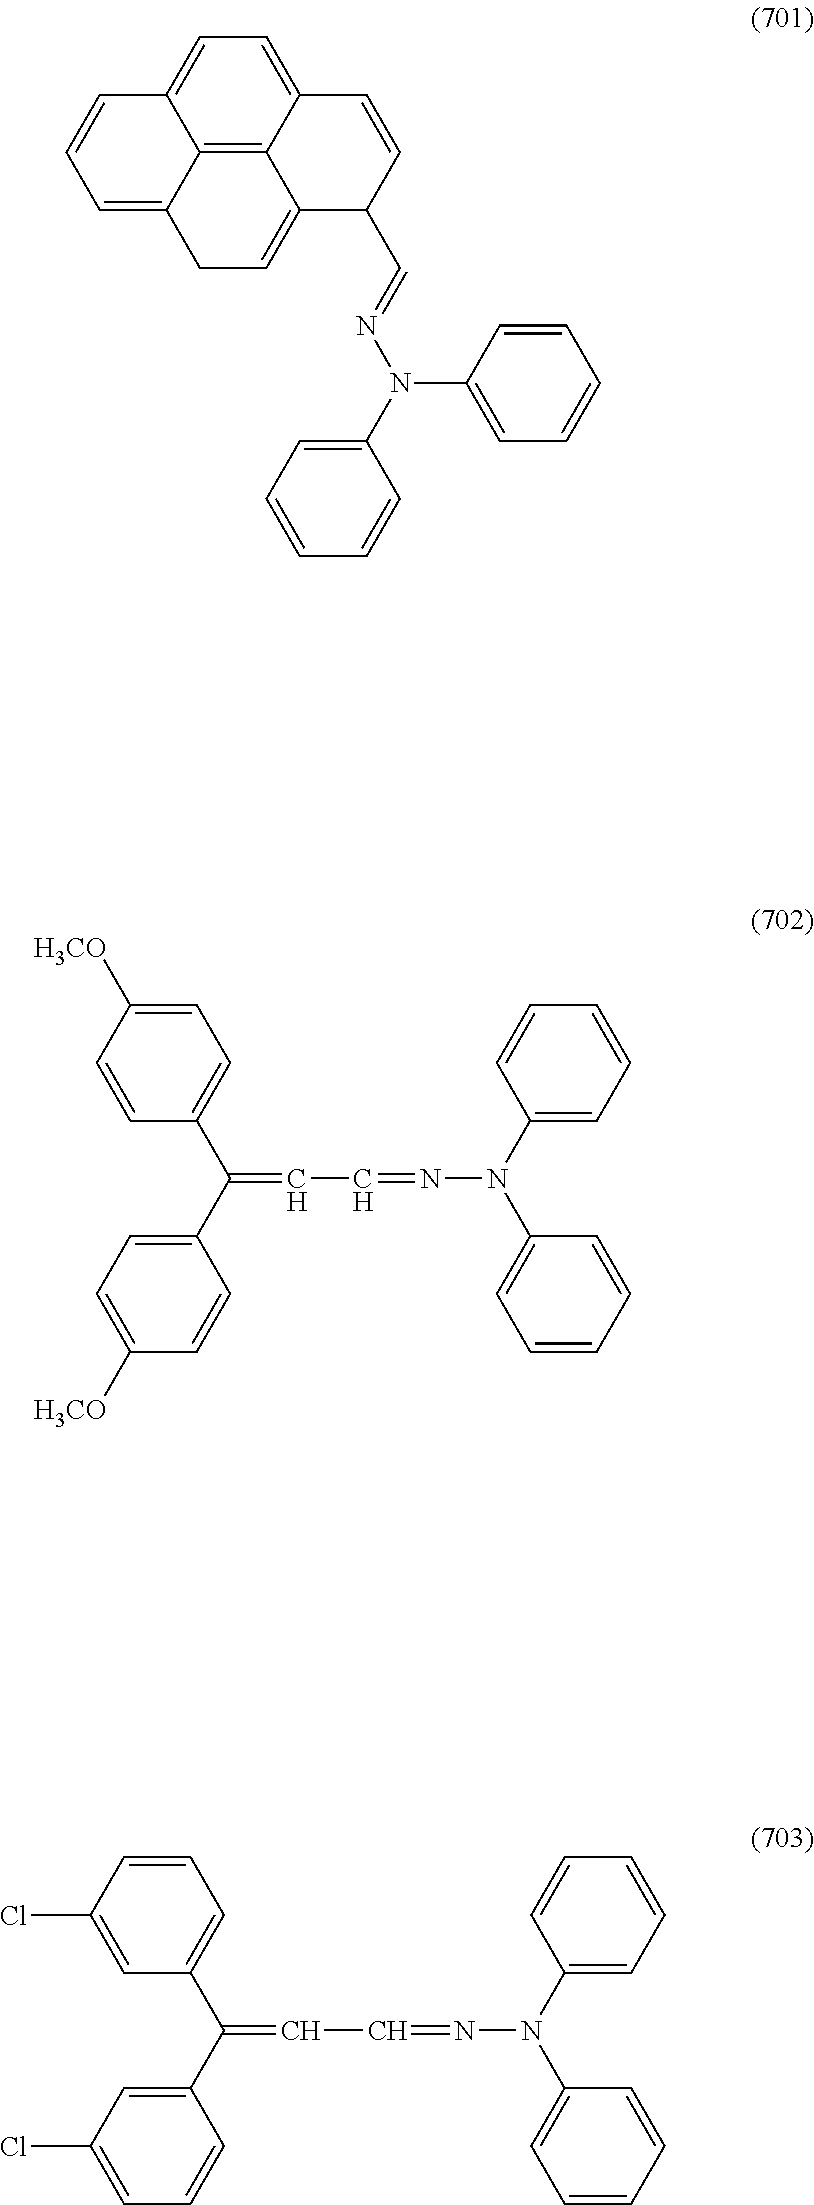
C1=C2C3=C4C(=CC2)C(C=NN(C2=CC=CC=C2)C2=CC=CC=C2)C=CC4=CC=C3C=C1.C1=CC([H3CO])=CC=C1C(C1=CC=C([H3CO])C=C1)=CC=NN(C1=CC=CC=C1)C1=CC=CC=C1.C1=C(Cl)C=CC=C1C(C1=CC(Cl)=CC=C1)=CC=NN(C1=CC=CC=C1)C1=CC=CC=C1
